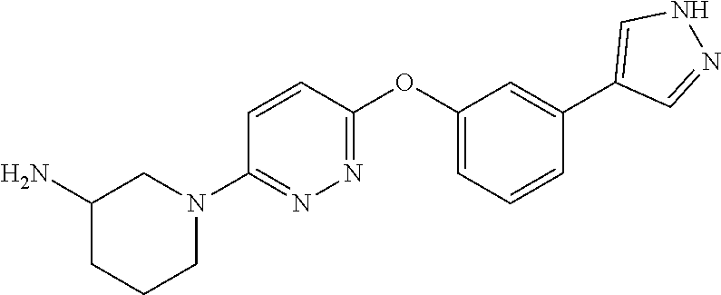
C1(N)CCCN(C2=NN=C(OC3=CC=CC(C4=CNN=C4)=C3)C=C2)C1
